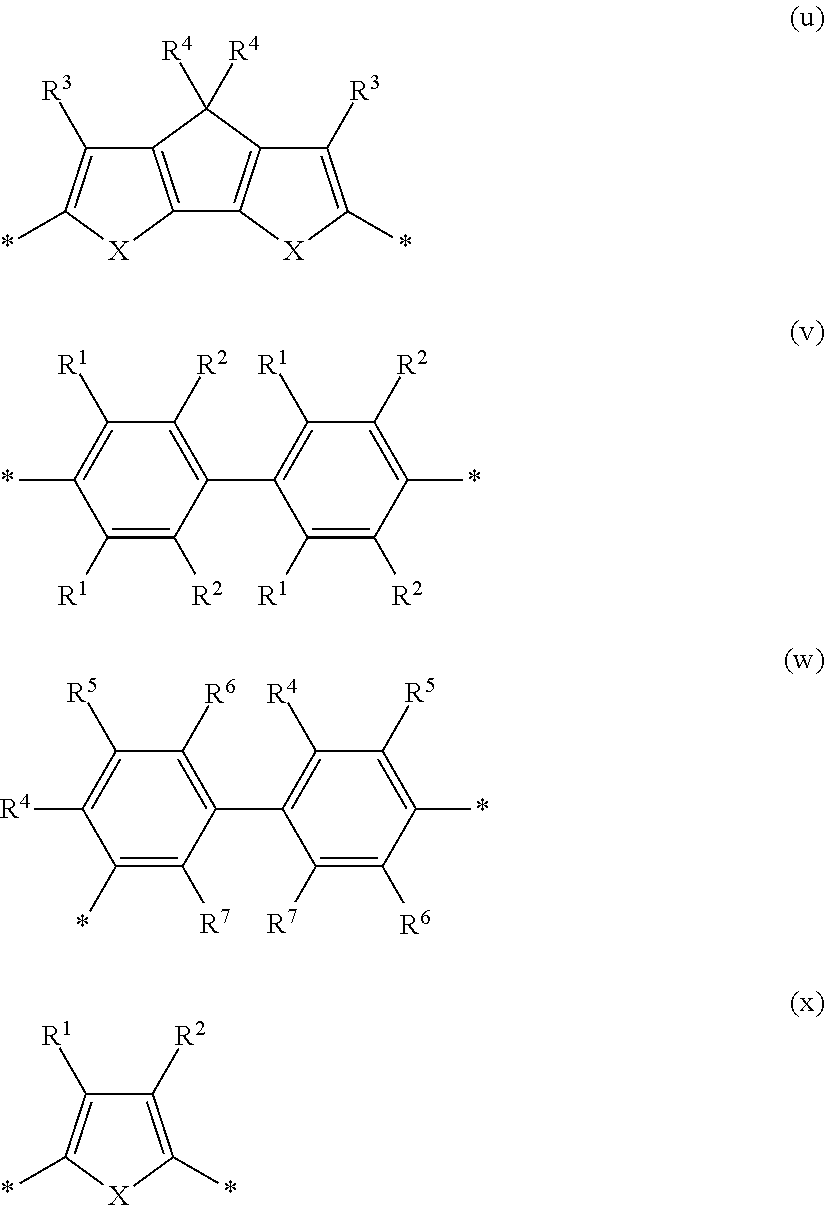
C1([R1])=C([R2])C(C2=C([R1])C([R2])=C(*)C([R2])=C2[R1])=C([R2])C([R1])=C1*.C1(*)=C([R7])C(C2=C([R4])C([R5])=C(*)C([R6])=C2[R7])=C([R6])C([R5])=C1[R4].C12=C([X]C(*)=C1[R3])C1=C(C2([R4])[R4])C([R3])=C(*)[X]1.C1([R2])=C(*)[X]C(*)=C1[R1]
